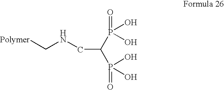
[Polymer]CNCC(P(=O)(O)O)P(=O)(O)O
